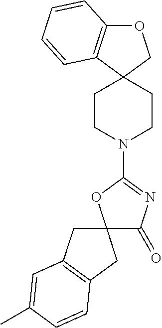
O1C2=C(C3(C1)CCN(C1=NC(=O)C4(O1)CC1=C(C4)C=CC(C)=C1)CC3)C=CC=C2
